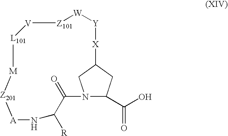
N12C(C(O)=O)CC(C1)[X][Y][W][Z101][V][L101][M][Z201][A]NC([R])C2=O
